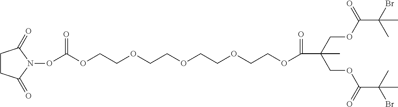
C(OC(C(C)(Br)C)=O)C(COC(C(C)(Br)C)=O)(C)C(=O)OCCOCCOCCOCCOC(ON1C(=O)CCC1=O)=O
